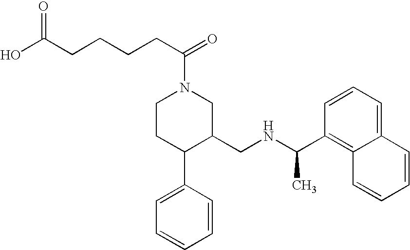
C1CC(C2=CC=CC=C2)C(CNC(C)C2=C3C(=CC=C2)C=CC=C3)CN1C(=O)CCCCC(O)=O
